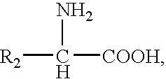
[R2]C(N)[COOH]
